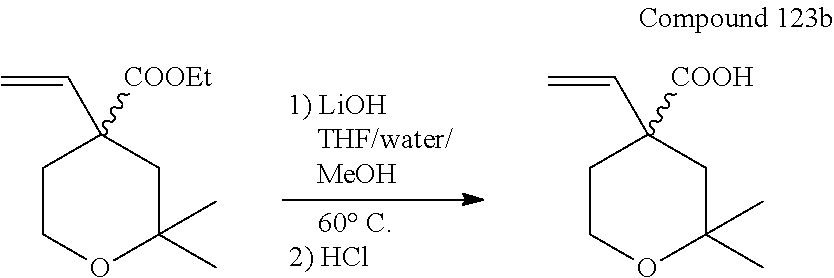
C1COC(C)(C)CC1(C=C)[COOEt].C1COC(C)(C)CC1(C=C)[COOH]
